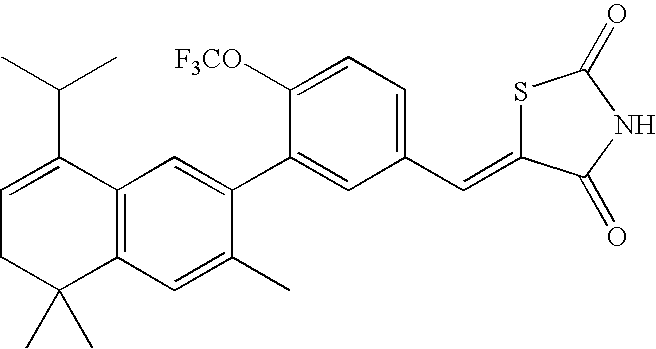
C1=C(C(C)C)C2=C(C(C)(C)C1)C=C(C)C(C1=CC(C=C3SC(=O)NC3=O)=CC=C1[F3CO])=C2
